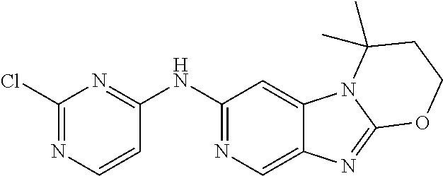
C1(Cl)=NC=CC(NC2=NC=C3C(=C2)N2C(=N3)OCCC2(C)C)=N1
